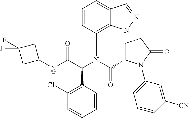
C1(Cl)=C(C(C(NC2CC(F)(F)C2)=O)N(C(=O)C2CCC(=O)N2C2=CC=CC([CN])=C2)C2=C3C(=CC=C2)C=NN3)C=CC=C1
